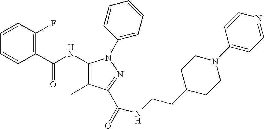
C1(C(NC2=C(C)C(C(NCCC3CCN(C4=CC=NC=C4)CC3)=O)=NN2C2=CC=CC=C2)=O)=C(F)C=CC=C1
